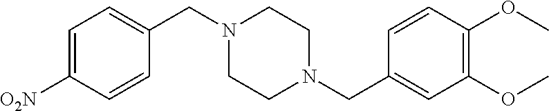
N1(CC2=CC(OC)=C(OC)C=C2)CCN(CC2=CC=C([O2N])C=C2)CC1
